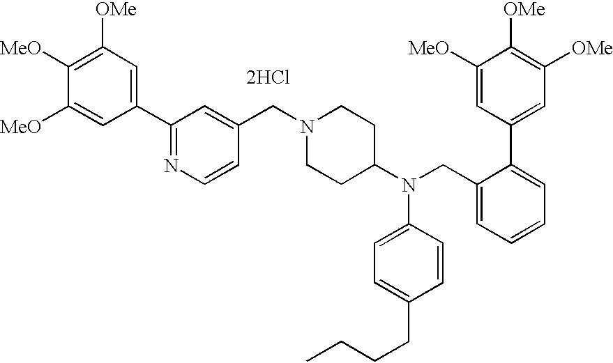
[2HCl].C1(C2=NC=CC(CN3CCC(N(C4=CC=C(CCCC)C=C4)CC4=CC=CC=C4C4=CC([OMe])=C([OMe])C([MeO])=C4)CC3)=C2)=CC([OMe])=C([MeO])C([MeO])=C1
